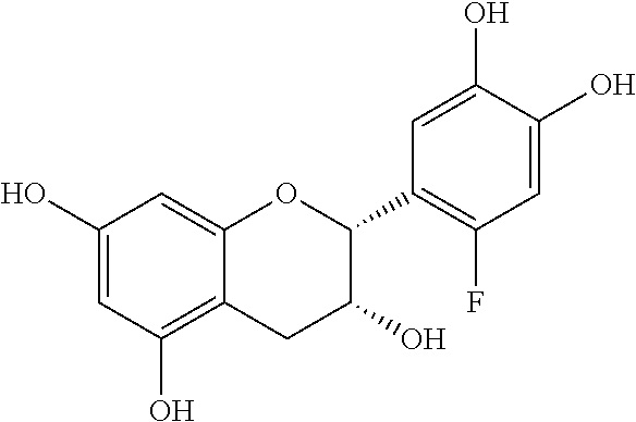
C1=C(O)C=C2C(=C1O)CC(O)C(C1=C(F)C=C(O)C(O)=C1)O2
